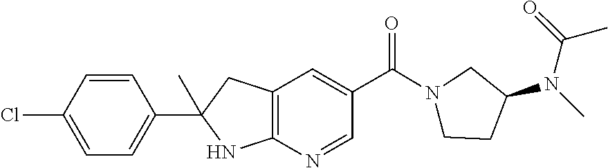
C12=C(N=CC(C(=O)N3CCC(N(C)C(=O)C)C3)=C1)NC(C1=CC=C(Cl)C=C1)(C)C2
